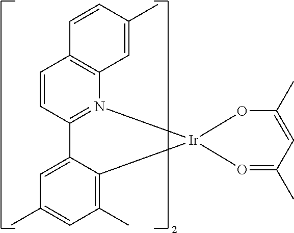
C12=N(C3=C(C=C1)C=CC(C)=C3)[Ir]1(C3=C(C)C=C(C)C=C23)O=C(C)C=C(C)O1
